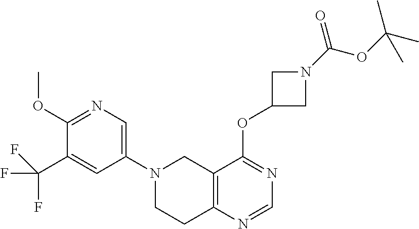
C1(N2CCC3=C(C2)C(OC2CN(C(OC(C)(C)C)=O)C2)=NC=N3)=CN=C(OC)C(C(F)(F)F)=C1
